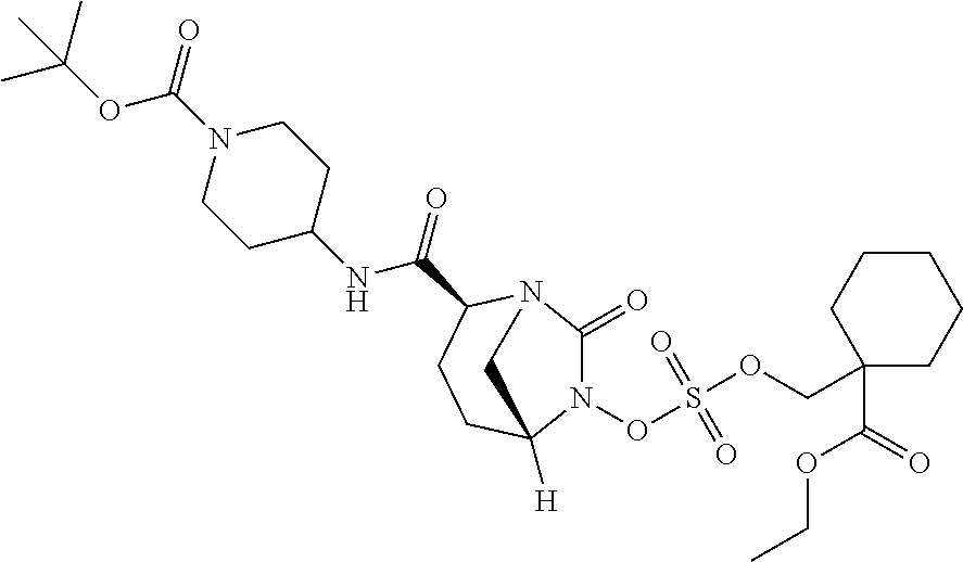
N1(C(=O)OC(C)(C)C)CCC(NC(=O)C2N3C(=O)N(OS(OCC4(C(=O)OCC)CCCCC4)(=O)=O)C([H])(CC2)C3)CC1
